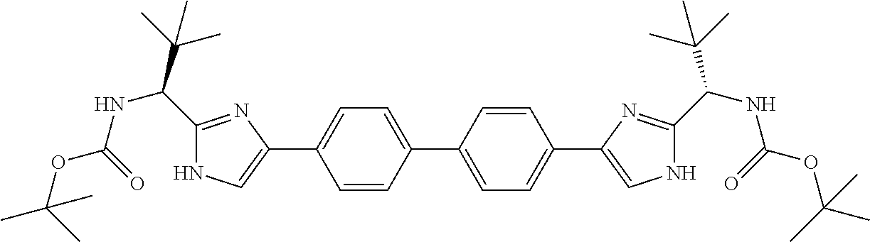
C1=C(C2=CNC(C(NC(OC(C)(C)C)=O)C(C)(C)C)=N2)C=CC(C2=CC=C(C3=CNC(C(NC(OC(C)(C)C)=O)C(C)(C)C)=N3)C=C2)=C1
